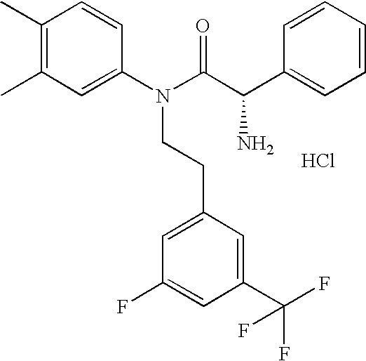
CC1=C(C)C=CC(N(C(=O)C(C2=CC=CC=C2)N)CCC2=CC(F)=CC(C(F)(F)F)=C2)=C1.Cl
